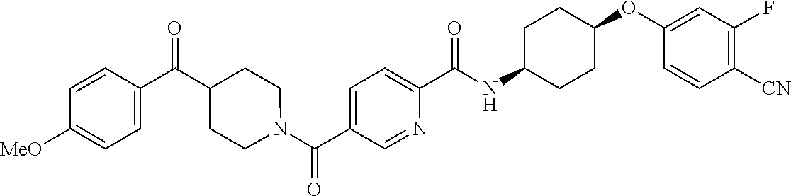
N(C(C1=CC=C(C(=O)N2CCC(C(C3=CC=C([OMe])C=C3)=O)CC2)C=N1)=O)C1CCC(OC2=CC(F)=C([CN])C=C2)CC1
